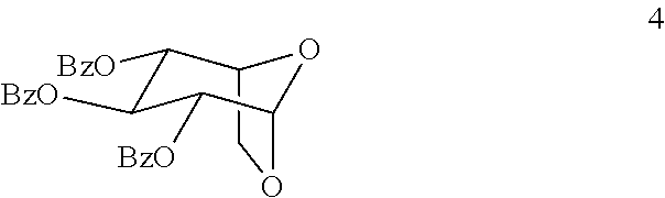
C12COC(C([BzO])C([BzO])C1[BzO])O2
